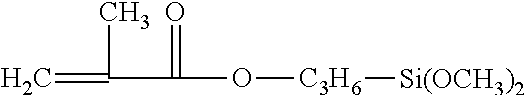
C(C(O[C3H6][Si(OCH3)2])=O)(=C)C
